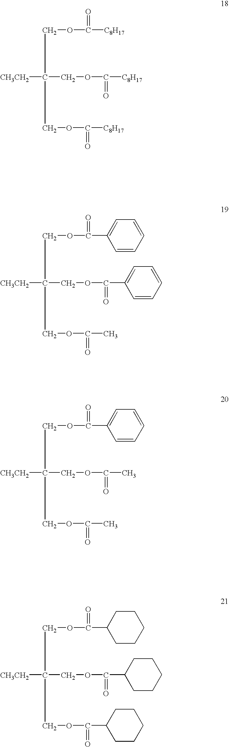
[C8H17]C(=O)OCC(COC([C8H17])=O)(COC([C8H17])=O)[CH3CH2].C1(C(=O)OCC(COC(C2=CC=CC=C2)=O)(COC(C)=O)[CH3CH2])=CC=CC=C1.C1(C(=O)OCC(COC(C)=O)(COC(C)=O)[CH3CH2])=CC=CC=C1.C1(C(=O)OCC(COC(C2CCCCC2)=O)(COC(C2CCCCC2)=O)[CH3CH2])CCCCC1
